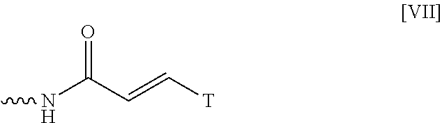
CNC(C=C[T])=O
